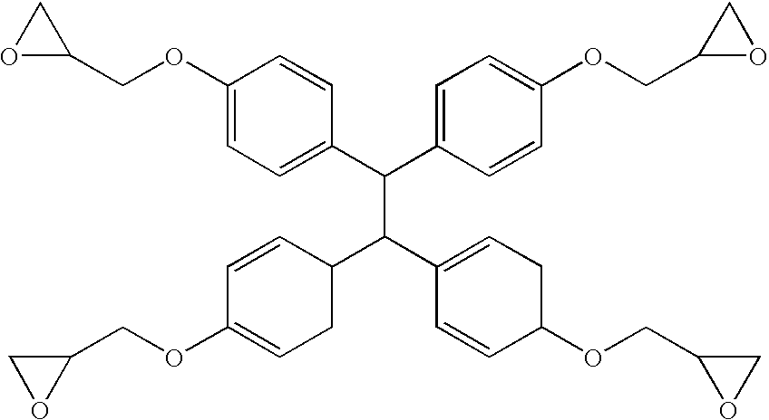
C(C(C1=CCC(OCC2OC2)C=C1)C1C=CC(OCC2CO2)=CC1)(C1=CC=C(OCC2CO2)C=C1)C1=CC=C(OCC2OC2)C=C1
